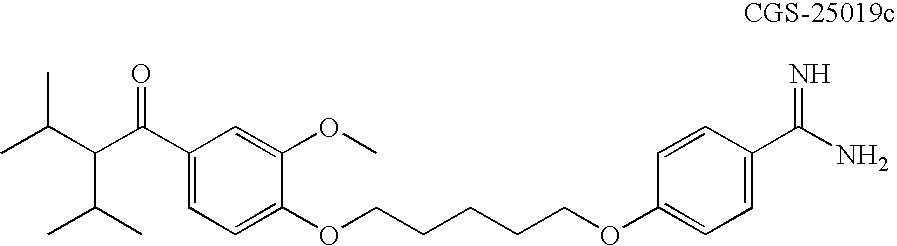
CC(C(C(C)C)C(C1=CC=C(OCCCCCOC2=CC=C(C(N)=N)C=C2)C(OC)=C1)=O)C
